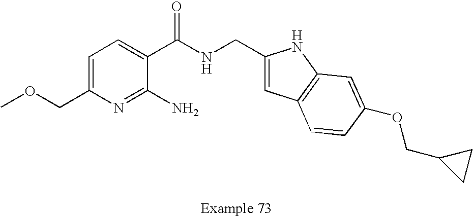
C1=C(COC)N=C(N)C(C(NCC2=CC3=C(N2)C=C(OCC2CC2)C=C3)=O)=C1
